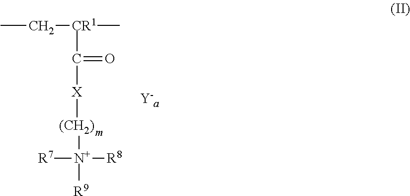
CC[CR1](C)C([X][(CH2)][N+]([R7])([R8])[R9])=O
